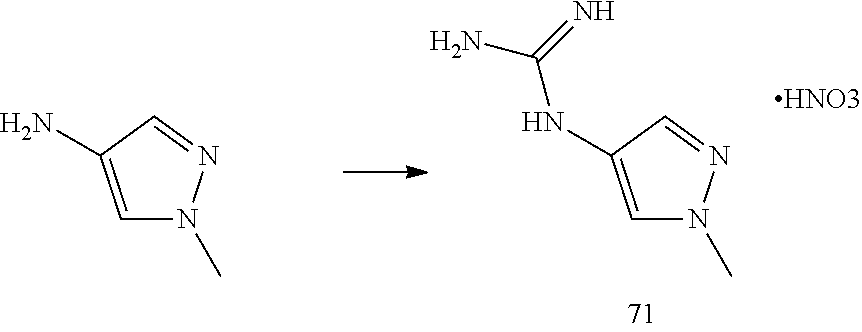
C1=C(N)C=NN1C.C1=C(NC(N)=N)C=NN1C
